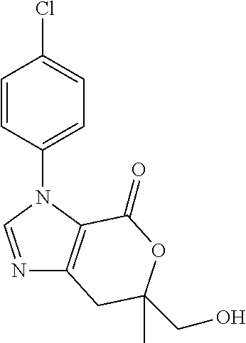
N1=CN(C2=CC=C(Cl)C=C2)C2=C1CC(CO)(C)OC2=O
